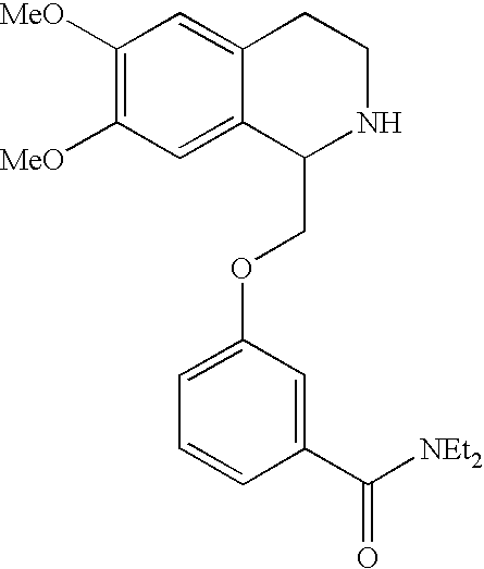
C1([MeO])=C([MeO])C=C2C(=C1)CCNC2COC1=CC=CC(C([NEt2])=O)=C1
